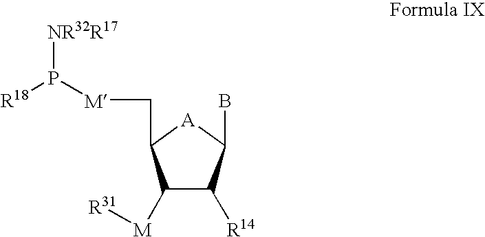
C1([M][R31])C([R14])C(B)[A]C1C[M]P([NR32R17])[R18]
